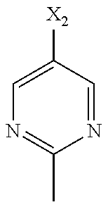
C1=C([X2])C=NC(C)=N1
